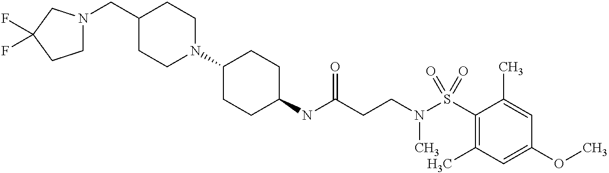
N(C(CCN(S(C1=C(C)C=C(OC)C=C1C)(=O)=O)C)=O)C1CCC(N2CCC(CN3CCC(F)(F)C3)CC2)CC1
